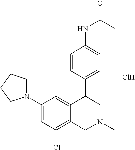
C1(N2CCCC2)=CC(Cl)=C2C(=C1)C(C1=CC=C(NC(C)=O)C=C1)CN(C)C2.Cl
